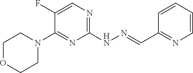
C1OCCN(C2=NC(NN=CC3=NC=CC=C3)=NC=C2F)C1
